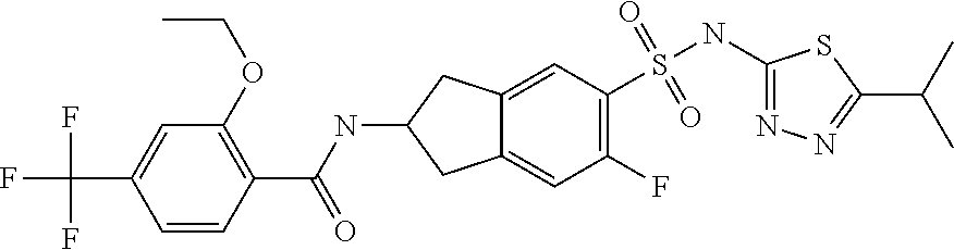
C1(NS(=O)(=O)C2=C(F)C=C3C(=C2)CC(NC(C2=C(OCC)C=C(C(F)(F)F)C=C2)=O)C3)=NN=C(C(C)C)S1
